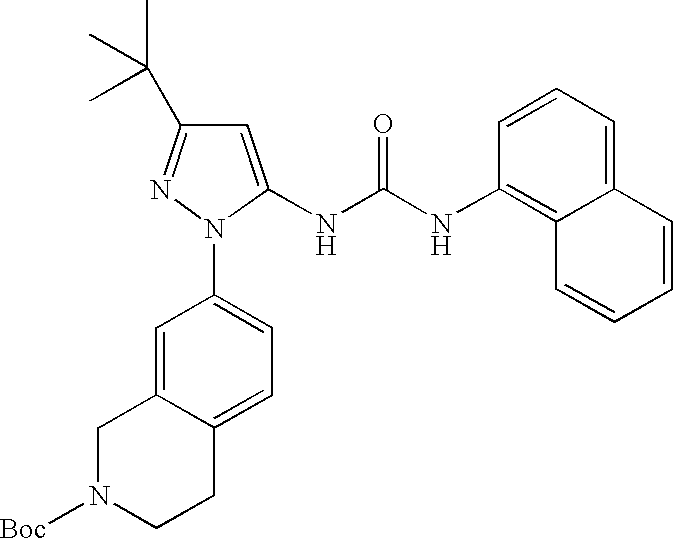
C1=C2C(=CC=C1N1C(NC(NC3=C4C(=CC=C3)C=CC=C4)=O)=CC(C(C)(C)C)=N1)CCN([Boc])C2
